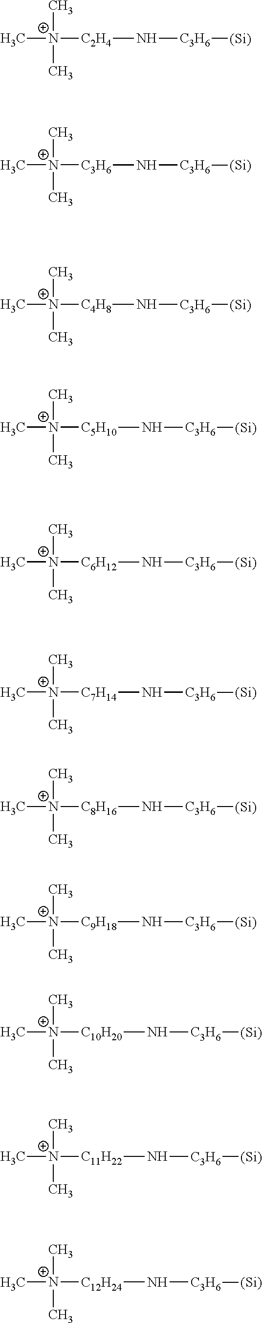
C[N+]([C2H4]N[C3H6][(Si)])(C)C.C[N+]([C3H6]N[C3H6][(Si)])(C)C.C[N+]([C4H8]N[C3H6][(Si)])(C)C.C[N+]([C5H10]N[C3H6][(Si)])(C)C.C[N+]([C6H12]N[C3H6][(Si)])(C)C.C[N+]([C7H14]N[C3H6][(Si)])(C)C.C[N+]([C8H16]N[C3H6][(Si)])(C)C.C[N+]([C9H18]N[C3H6][(Si)])(C)C.C[N+]([C10H20]N[C3H6][(Si)])(C)C.C[N+]([C11H22]N[C3H6][(Si)])(C)C.C[N+]([C12H24]N[C3H6][(Si)])(C)C
